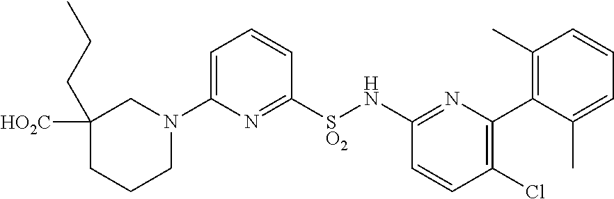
C1=C(N2CC([HO2C])(CCC)CCC2)N=C([SO2]NC2=NC(C3=C(C)C=CC=C3C)=C(Cl)C=C2)C=C1
